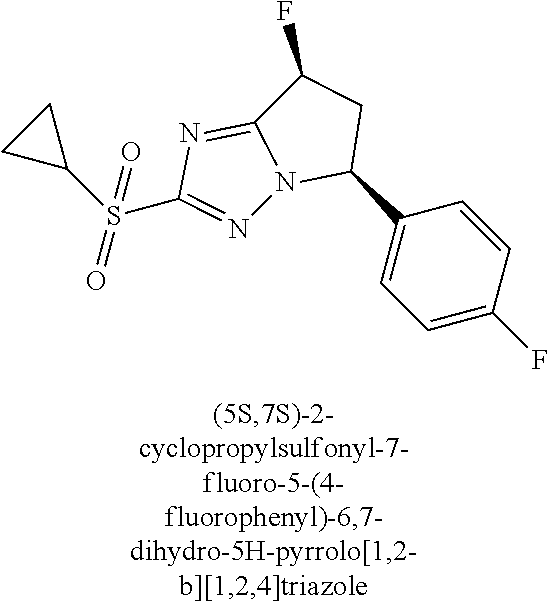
S(C1CC1)(=O)(=O)C1=NN2C(C3=CC=C(F)C=C3)CC(F)C2=N1
